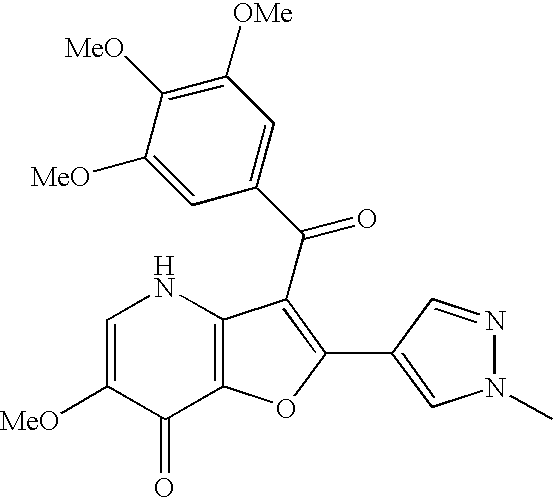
C1=C([MeO])C(=O)C2=C(N1)C(C(=O)C1=CC([OMe])=C([MeO])C([MeO])=C1)=C(C1=CN(C)N=C1)O2
